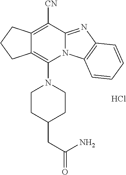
C12=C(N3CCC(CC(=O)N)CC3)N3C(=NC4=C3C=CC=C4)C([CN])=C1CCC2.Cl
